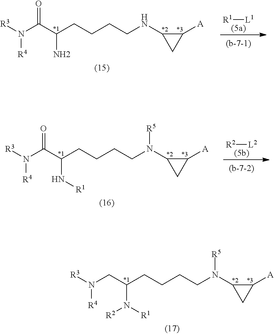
[R3]N(C(C(CCCCNC1CC1[A])N)=O)[R4].[R1][L1].[R3]N(C(C(CCCCN(C1CC1[A])[R5])N[R1])=O)[R4].[R2][L2].[R3]N(CC(CCCCN(C1CC1[A])[R5])N([R1])[R2])[R4]
